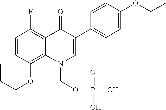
C1=CC(OCCC)=C2C(=C1F)C(=O)C(C1=CC=C(OCC)C=C1)=CN2COP(=O)(O)O
